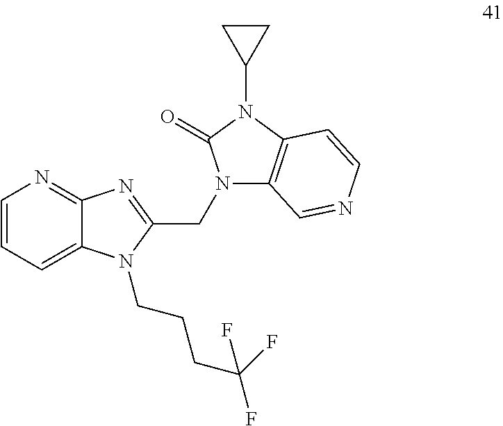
C1=CC=C2C(=N1)N=C(CN1C3=C(N(C4CC4)C1=O)C=CN=C3)N2CCCC(F)(F)F
